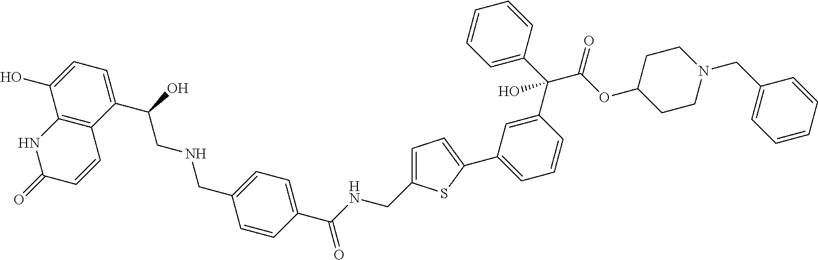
C12=C(C(C(O)CNCC3=CC=C(C(NCC4=CC=C(C5=CC=CC(C(C6=CC=CC=C6)(C(OC6CCN(CC7=CC=CC=C7)CC6)=O)O)=C5)S4)=O)C=C3)=CC=C1O)C=CC(=O)N2
